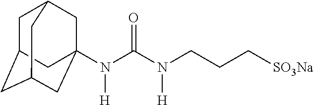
N(C(N(CCC[SO3Na])[H])=O)([H])C12CC3CC(CC(C1)C3)C2
